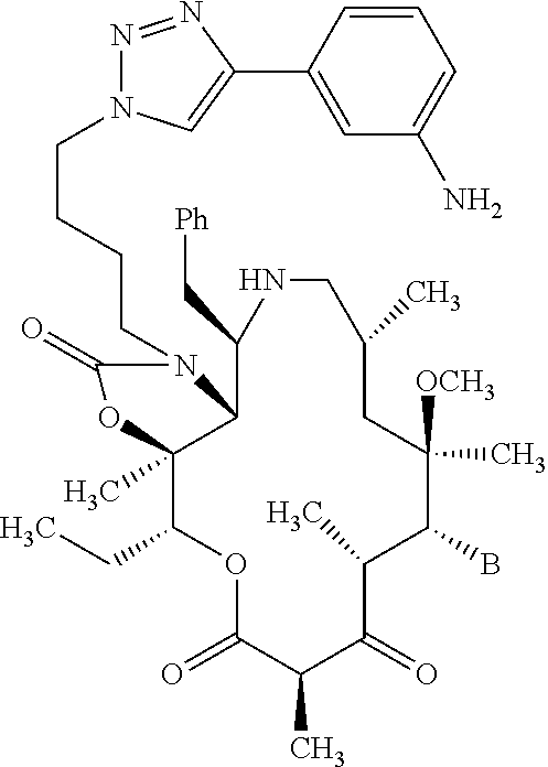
O1C(=O)C(C)C(=O)C(C)C(B)C([OCH3])(C)CC(C)CNC(C[Ph])C2C(C)(C1CC)OC(=O)N2CCCCN1N=NC(C2=CC(N)=CC=C2)=C1
